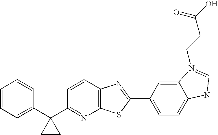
C1=CC=C(C2(C3=NC4=C(C=C3)N=C(C3=CC=C5C(=C3)N(CCC(O)=O)=CN5)S4)CC2)C=C1
